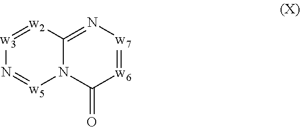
N12C(=N[w7]=[w6]C1=O)[w2]=[w3]N=[w5]2
